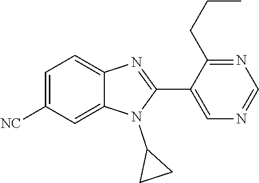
C1=C([NC])C=C2C(=C1)N=C(C1=CN=CN=C1CCC)N2C1CC1
